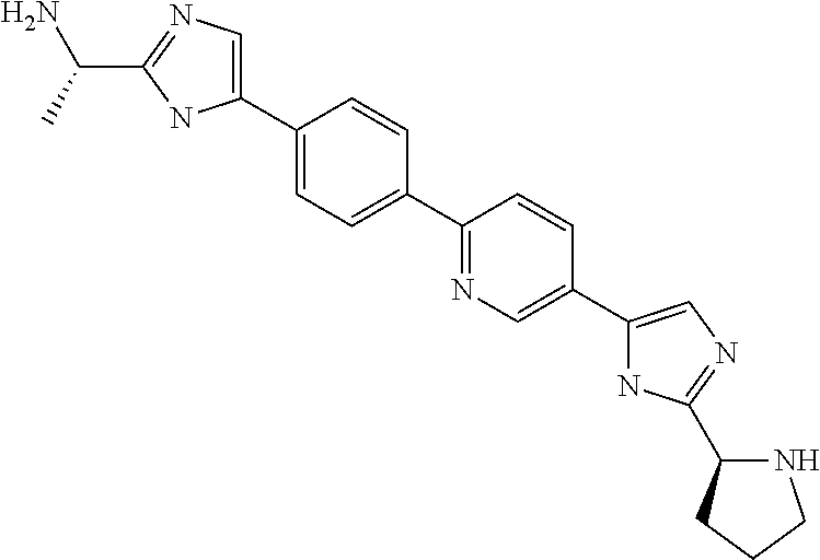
C1(C(N)C)=NC=C(C2=CC=C(C3=NC=C(C4=CN=C(C5NCCC5)N4)C=C3)C=C2)N1
